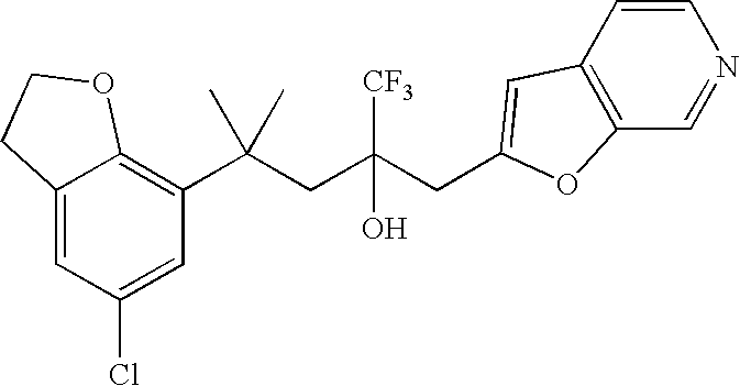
C12=CC(Cl)=CC(C(CC(CC3=CC4=C(C=NC=C4)O3)([CF3])O)(C)C)=C1OCC2
